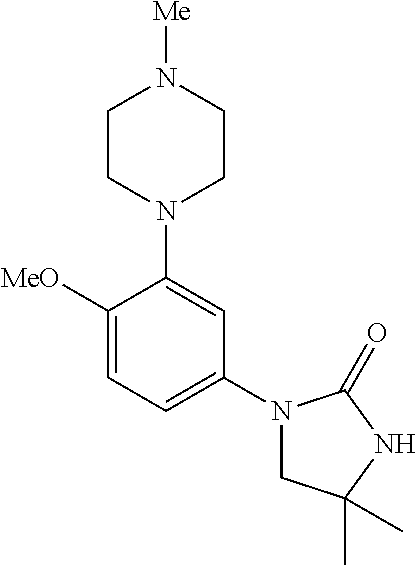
C1([MeO])=CC=C(N2CC(C)(C)NC2=O)C=C1N1CCN([Me])CC1
